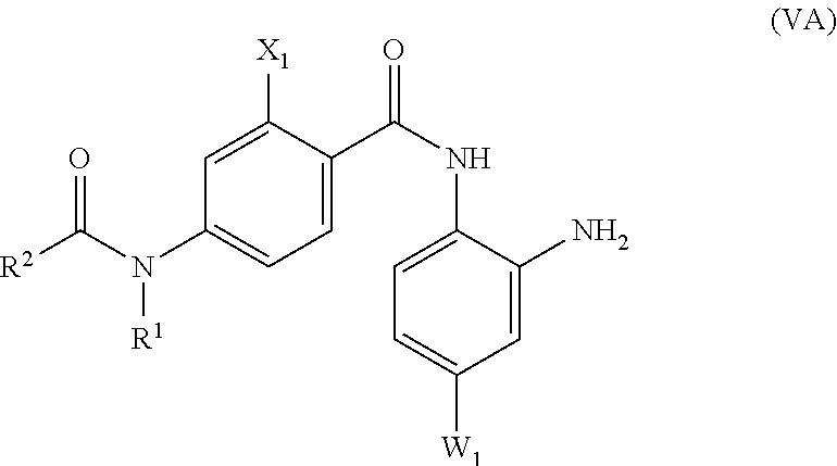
C1=C(C(NC2=CC=C([W1])C=C2N)=O)C([X1])=CC(N(C(=O)[R2])[R1])=C1
